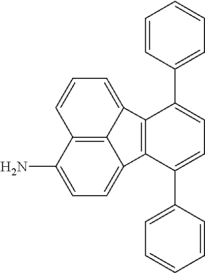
C12=C3C(N)=CC=C1C1=C(C2=CC=C3)C(C2=CC=CC=C2)=CC=C1C1=CC=CC=C1
